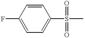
C1=CC(F)=CC=C1S(C)(=O)=O
